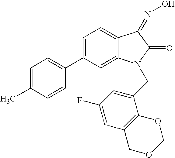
CC1=CC=C(C2=CC=C3C(=C2)N(CC2=CC(F)=CC4=C2OCOC4)C(=O)C3=NO)C=C1
